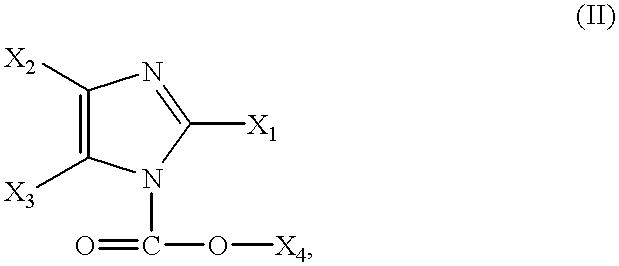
C1([X2])=C([X3])N(C(=O)O[X4])C([X1])=N1
